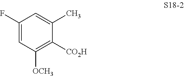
C1(F)=CC([OCH3])=C([CO2H])C(C)=C1
